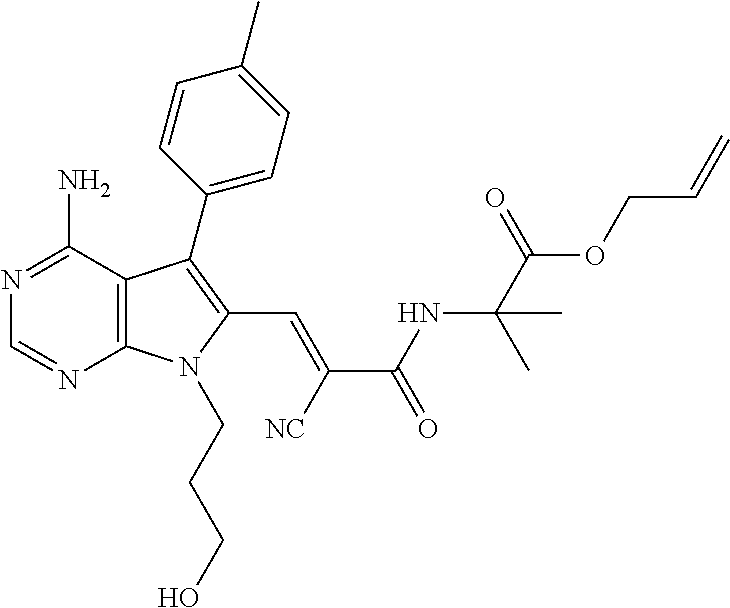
C12=C(C(N)=NC=N1)C(C1=CC=C(C)C=C1)=C(C=C([NC])C(=O)NC(C(OCC=C)=O)(C)C)N2CCCO
